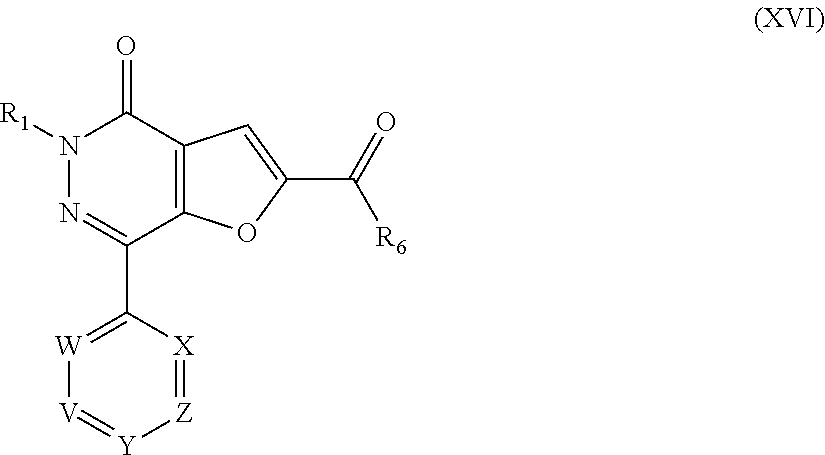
N1([R1])N=C(C2=[W][V]=[Y][Z]=[X]2)C2=C(C1=O)C=C(C(=O)[R6])O2
